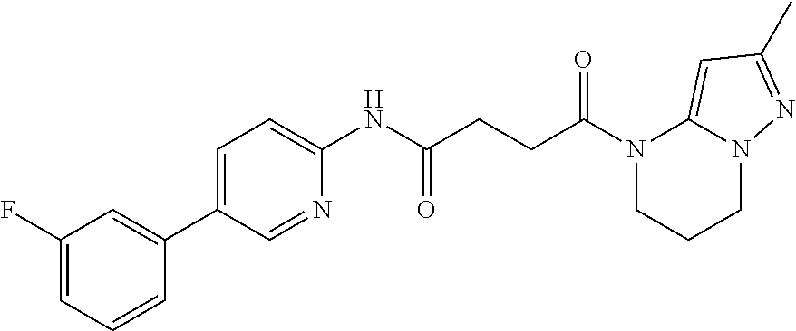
N1(C(CCC(NC2=CC=C(C3=CC(F)=CC=C3)C=N2)=O)=O)CCCN2C1=CC(C)=N2
